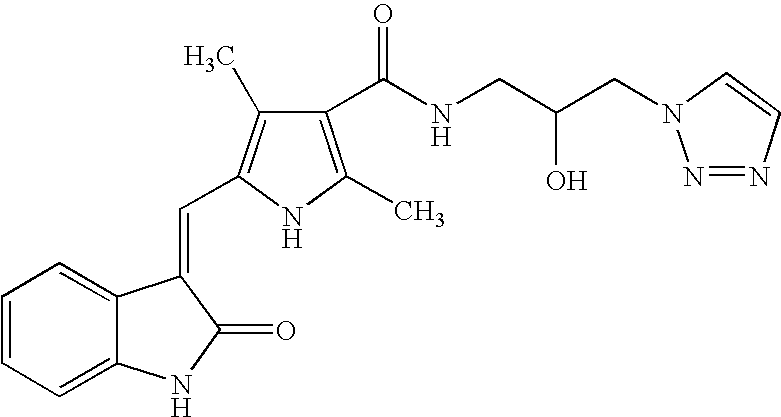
C1=CC=C2C(=C1)C(=CC1=C(C)C(C(NCC(CN3N=NC=C3)O)=O)=C(C)N1)C(=O)N2
